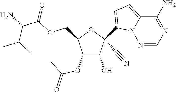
O(CC1C(OC(C)=O)C(O)C(C#N)(C2=CC=C3N2N=CN=C3N)O1)C(=O)C(N)C(C)C
